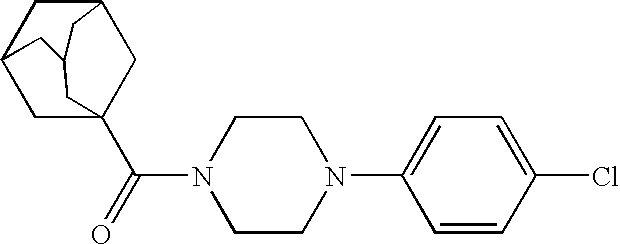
C1C2(C(=O)N3CCN(C4=CC=C(Cl)C=C4)CC3)CC3CC1CC(C3)C2
